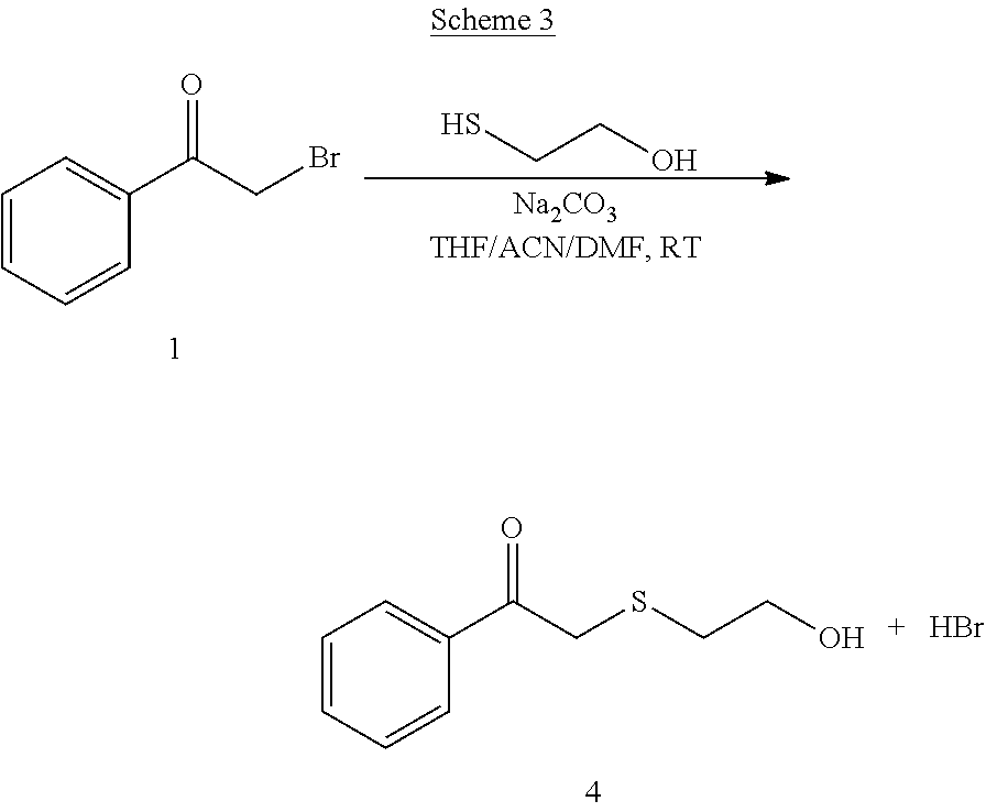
SCCO.C1=CC=CC(C(CBr)=O)=C1.C1=CC=CC(C(CSCCO)=O)=C1.Br
